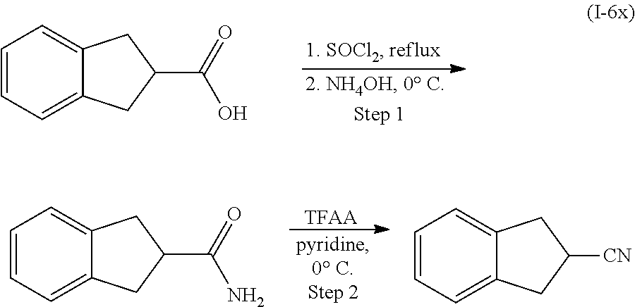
C1=CC=C2C(=C1)CC(C(=O)O)C2.[TFAA].C1=CC=C2C(=C1)CC(C(=O)N)C2.C1=CC=C2C(=C1)CC([CN])C2
